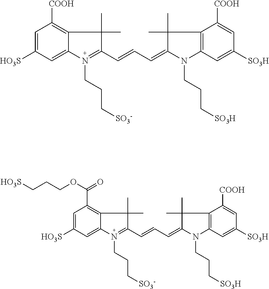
C1=C([HO3S])C=C2C(=C1[COOH])C(C)(C)C(C=CC=C1C(C)(C)C3=C(C=C([SO3H])C=C3[COOH])N1CCC[SO3H])=N2CCC[SO3-].C1=C([HO3S])C=C2C(=C1C(OCCC[HO3S])=O)C(C)(C)C(C=CC=C1C(C)(C)C3=C(C=C([SO3H])C=C3[COOH])N1CCC[SO3H])=N2CCC[SO3-]
